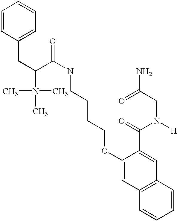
C(C1=CC=CC=C1)C(C(NCCCCOC1=CC2=C(C=C1C(=O)N([H])CC(N)=O)C=CC=C2)=O)N(C)(C)C
